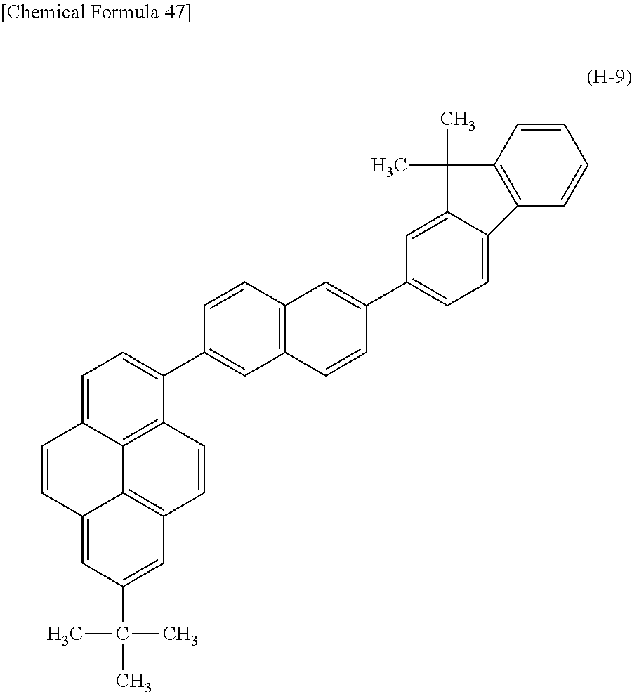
C1=C2C3=C(C(C4=CC5=C(C=C4)C=C(C4=CC=C6C(=C4)C(C)(C)C4=C6C=CC=C4)C=C5)=C1)C=CC1=C3C(=CC(C(C)(C)C)=C1)C=C2
